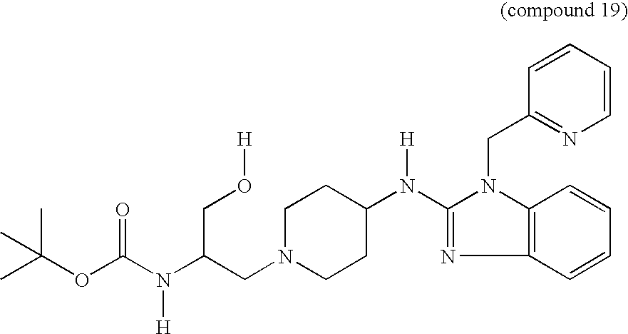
N([H])(C1=NC2=C(N1CC1=NC=CC=C1)C=CC=C2)C1CCN(CC(N(C(OC(C)(C)C)=O)[H])CO[H])CC1
